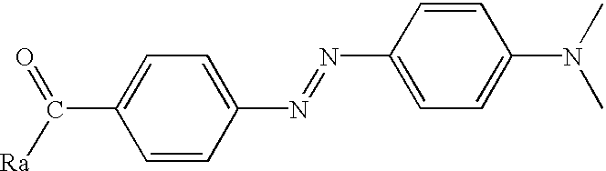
C1=CC(N=NC2=CC=C(N(C)C)C=C2)=CC=C1C([Ra])=O
